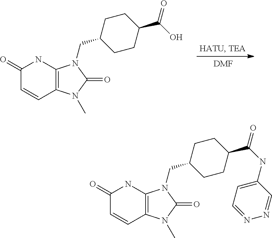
C1(=O)C=CC2=C(N1)N(CC1CCC(C(=O)O)CC1)C(=O)N2C.[DMF].C1(=O)C=CC2=C(N1)N(CC1CCC(C(=O)NC3=CC=NN=C3)CC1)C(=O)N2C
